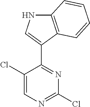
C1(Cl)=CN=C(Cl)N=C1C1=CNC2=C1C=CC=C2
